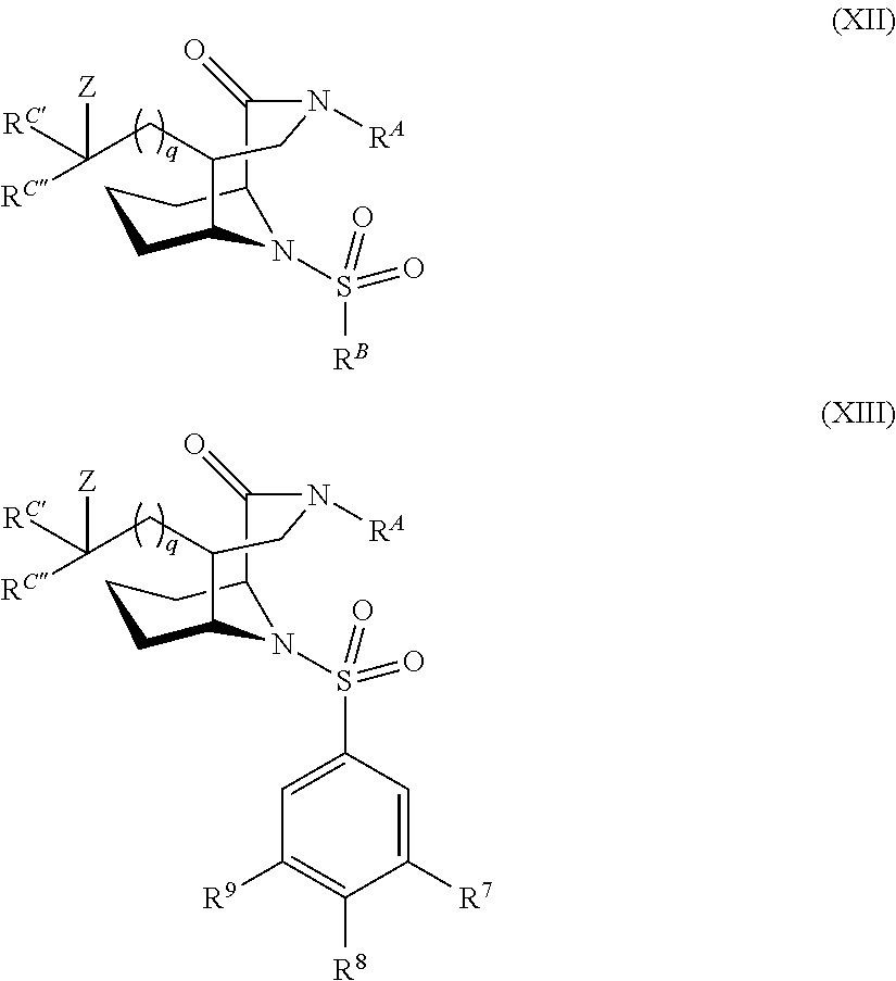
C1CC2N(S([RB])(=O)=O)C(C1)C(=O)N([RA])CC2CC([Z])([RC])[RC].C1CC2N(S(C3=CC([R9])=C([R8])C([R7])=C3)(=O)=O)C(C1)C(=O)N([RA])CC2CC([Z])([RC])[RC]
